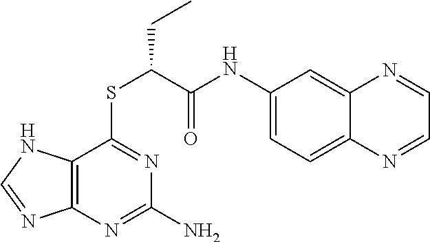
C1(NC(C(SC2=NC(N)=NC3=C2NC=N3)CC)=O)=CC=C2C(=C1)N=CC=N2
